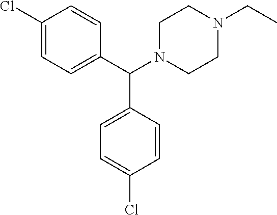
C1(Cl)=CC=C(C(N2CCN(CC)CC2)C2=CC=C(Cl)C=C2)C=C1
